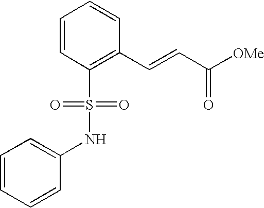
C1=CC(S(NC2=CC=CC=C2)(=O)=O)=C(C=CC([OMe])=O)C=C1
